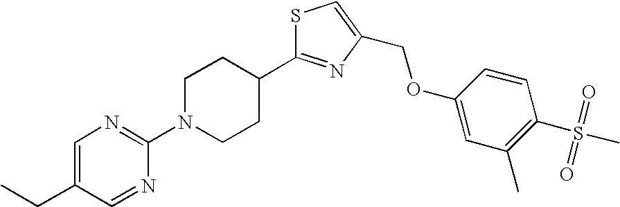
C1=C(CC)C=NC(N2CCC(C3=NC(COC4=CC(C)=C(S(=O)(=O)C)C=C4)=CS3)CC2)=N1
